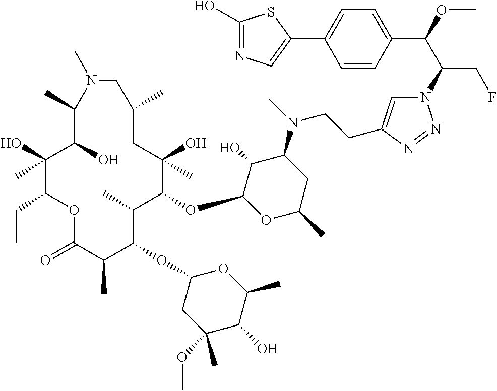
C1(O)(C)C(CC)OC(=O)C(C)C(OC2CC(OC)(C)C(O)C(C)O2)C(C)C(OC2OC(C)CC(N(C)CCC3=CN(C(C(OC)C4=CC=C(C5=CN=C(O)S5)C=C4)CF)N=N3)C2O)C(O)(C)CC(C)CN(C)C(C)C1O
